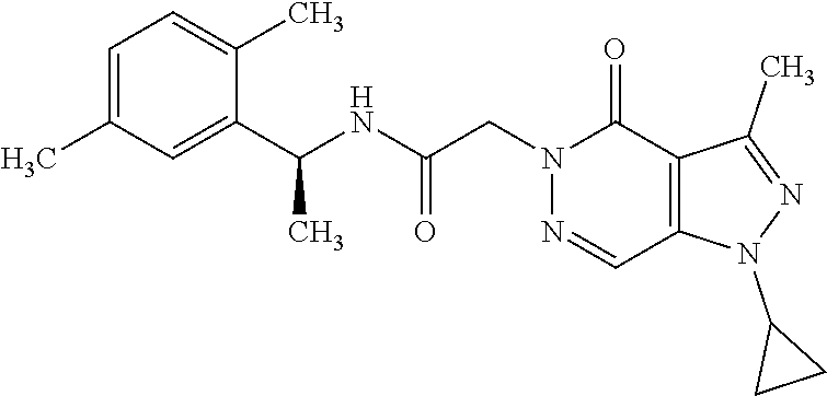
N1=CC2=C(C(=O)N1CC(NC(C1=CC(C)=CC=C1C)C)=O)C(C)=NN2C1CC1
